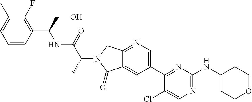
C1(Cl)=CN=C(NC2CCOCC2)N=C1C1=CN=C2C(=C1)C(=O)N(C(C(NC(C1=C(F)C(C)=CC=C1)CO)=O)C)C2
